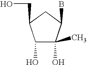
C1(O)(C)C(B)CC(CO)C1O
